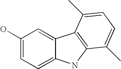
C1(O)=CC=C2C(=C1)C1=C(N2)C(C)=CC=C1C
